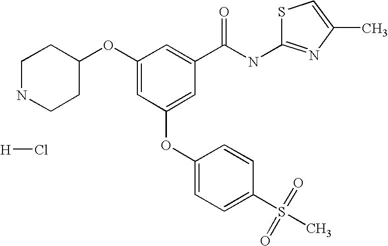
C1NCCC(OC2=CC(OC3=CC=C(S(C)(=O)=O)C=C3)=CC(C(NC3=NC(C)=CS3)=O)=C2)C1.[H]Cl
